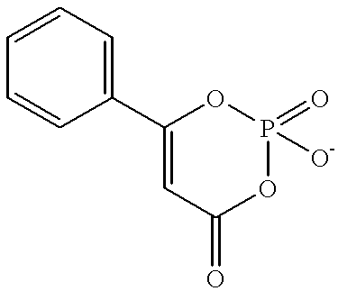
C1(C2=CC=CC=C2)=CC(=O)OP(=O)([O-])O1
